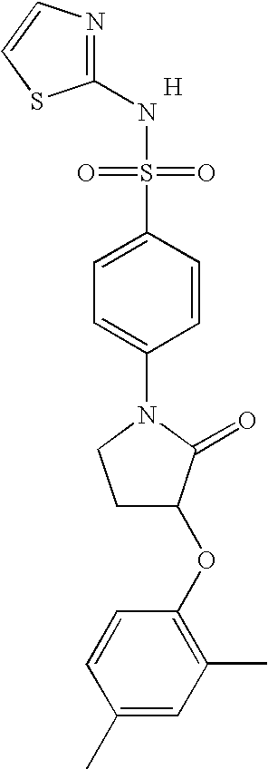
N1=C(NS(=O)(=O)C2=CC=C(N3CCC(OC4=C(C)C=C(C)C=C4)C3=O)C=C2)SC=C1.[H]
